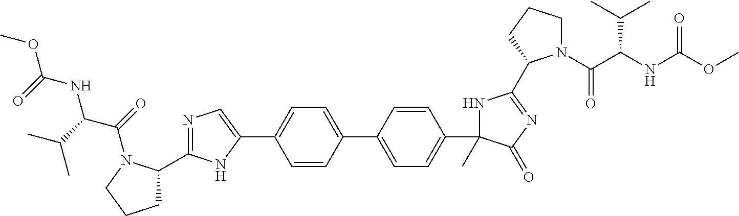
COC(NC(C(=O)N1C(C2=NC=C(C3=CC=C(C4=CC=C(C5(C)NC(C6N(C(C(NC(OC)=O)C(C)C)=O)CCC6)=NC5=O)C=C4)C=C3)N2)CCC1)C(C)C)=O
